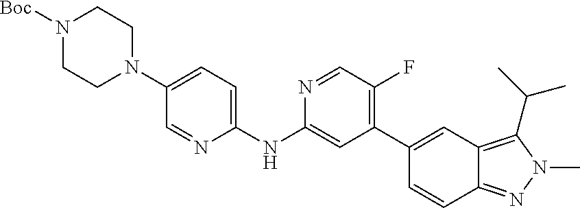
C1CN(C2=CC=C(NC3=CC(C4=CC5=C(C(C)C)N(C)N=C5C=C4)=C(F)C=N3)N=C2)CCN1[Boc]
